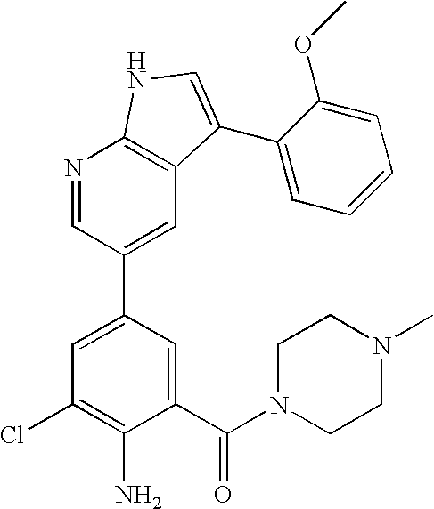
C1(C(N2CCN(C)CC2)=O)=CC(C2=CC3=C(N=C2)NC=C3C2=CC=CC=C2OC)=CC(Cl)=C1N
